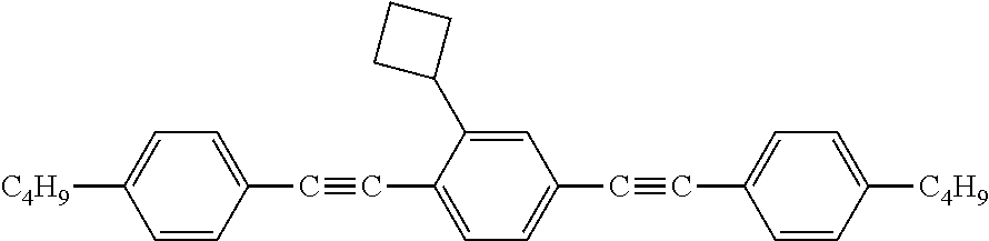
C1=CC(C#CC2=CC=C(C#CC3=CC=C([C4H9])C=C3)C=C2C2CCC2)=CC=C1[C4H9]
